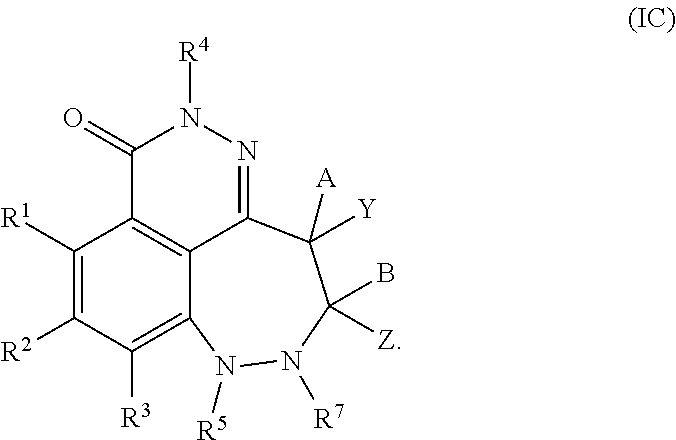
C1([R1])=C([R2])C([R3])=C2C3=C1C(=O)N([R4])N=C3C([A])([Y])C(B)([Z])N([R7])N2[R5]
